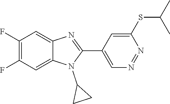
C1(F)=C(F)C=C2C(=C1)N=C(C1=CN=NC(SC(C)C)=C1)N2C1CC1
